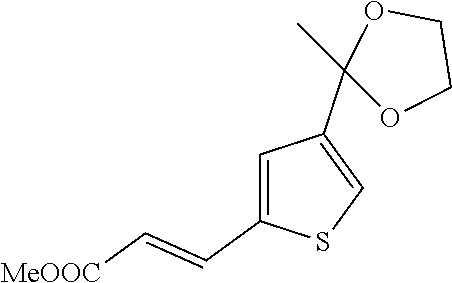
C1=C(C=C[MeOOC])SC=C1C1(C)OCCO1
